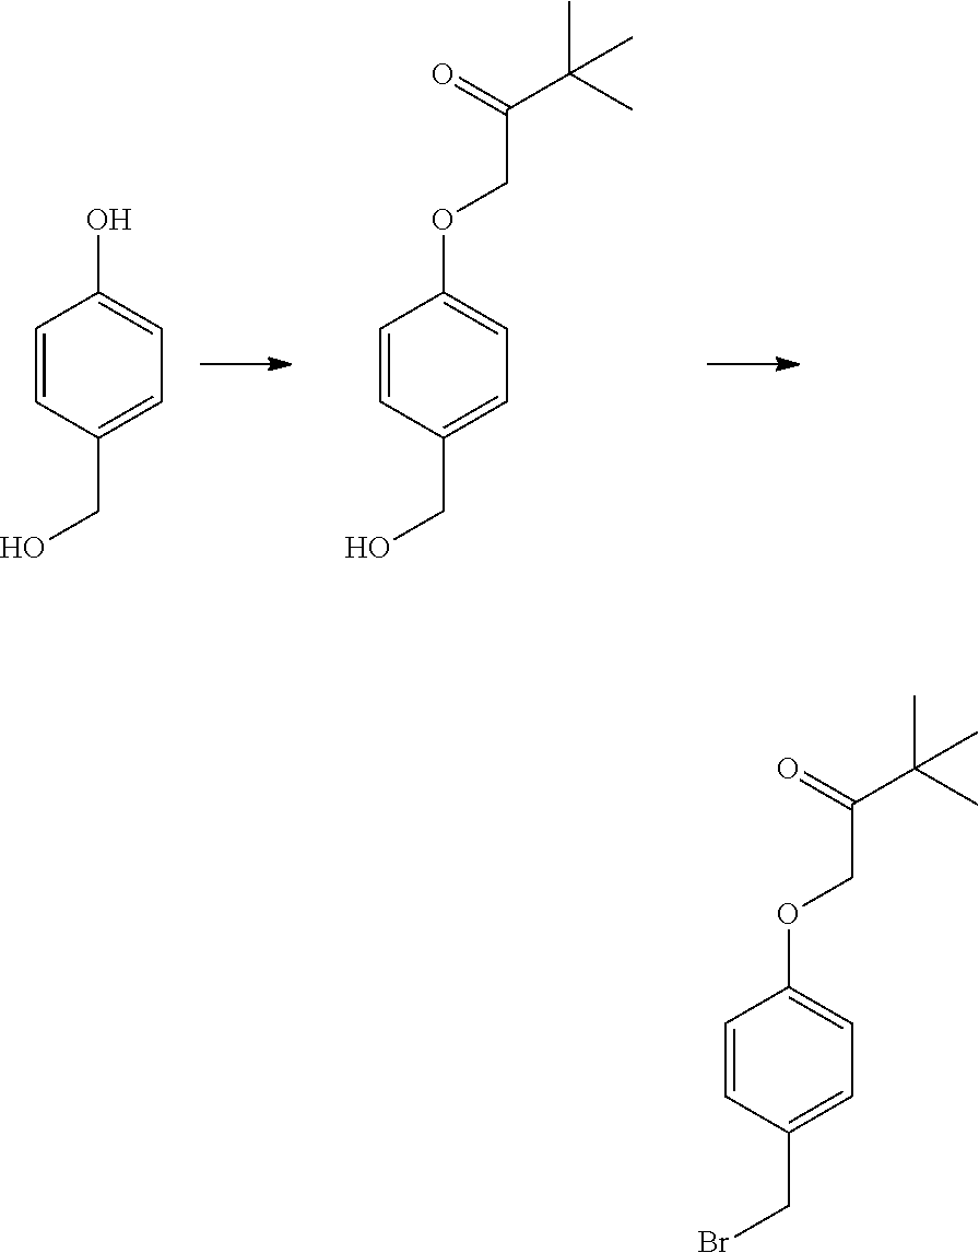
C1=CC(CO)=CC=C1O.C1=CC(CO)=CC=C1OCC(C(C)(C)C)=O.C1=CC(CBr)=CC=C1OCC(C(C)(C)C)=O
